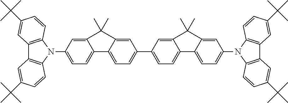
C12=C(N(C3=CC=C4C(=C3)C(C)(C)C3=CC(C5=CC=C6C7=CC=C(N8C9=C(C%10=C8C=CC(C(C)(C)C)=C%10)C=C(C(C)(C)C)C=C9)C=C7C(C)(C)C6=C5)=CC=C43)C3=C1C=C(C(C)(C)C)C=C3)C=CC(C(C)(C)C)=C2
